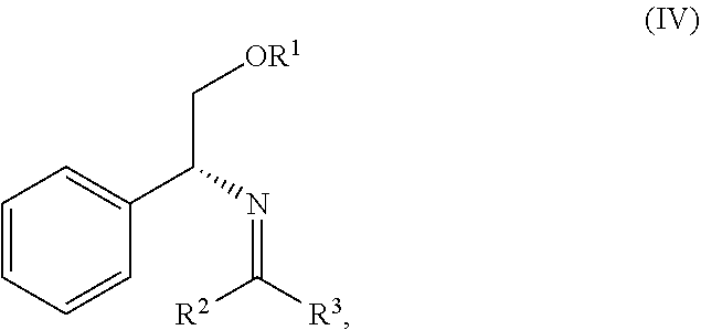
C1=CC=CC(C(C[OR1])N=C([R3])[R2])=C1
